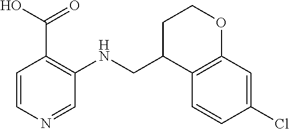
C1=CN=CC(NCC2C3=C(OCC2)C=C(Cl)C=C3)=C1C(O)=O
